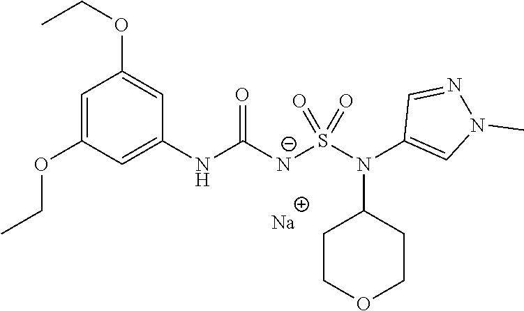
[Na].C1(NC([N-]S(N(C2=CN(C)N=C2)C2CCOCC2)(=O)=O)=O)=CC(OCC)=CC(OCC)=C1
